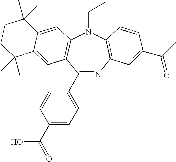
C1(C2=CC=C(C(O)=O)C=C2)=NC2=C(N(CC)C3=C1C=C1C(=C3)C(C)(C)CCC1(C)C)C=CC(C(C)=O)=C2
